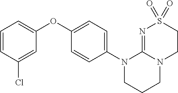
C1=CC(Cl)=CC(OC2=CC=C(N3CCCN4C3=NS(=O)(=O)CC4)C=C2)=C1
